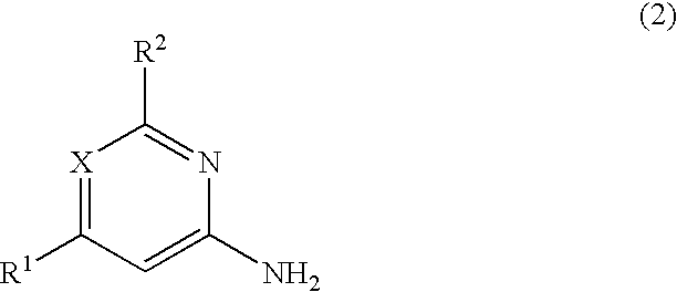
[X]1=C([R1])C=C(N)N=C1[R2]
